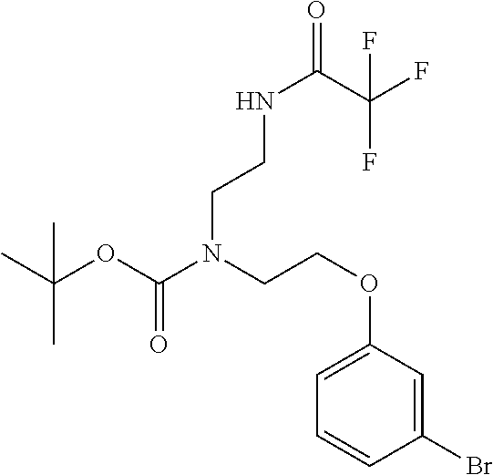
C1=CC(Br)=CC(OCCN(CCNC(C(F)(F)F)=O)C(OC(C)(C)C)=O)=C1
